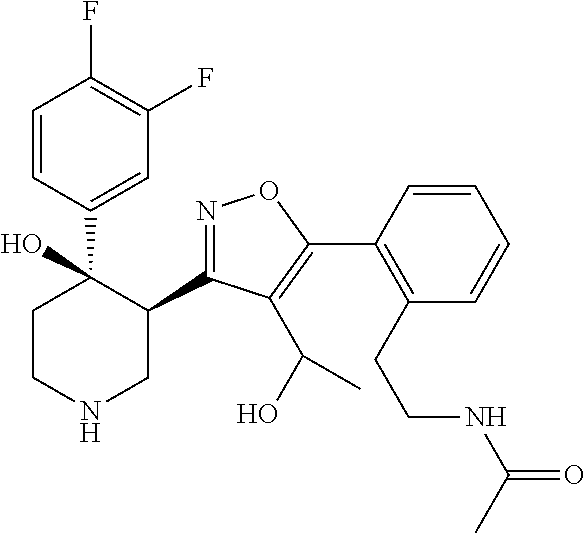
C1=CC(C2(O)CCNCC2C2=NOC(C3=C(CCNC(=O)C)C=CC=C3)=C2C(O)C)=CC(F)=C1F
